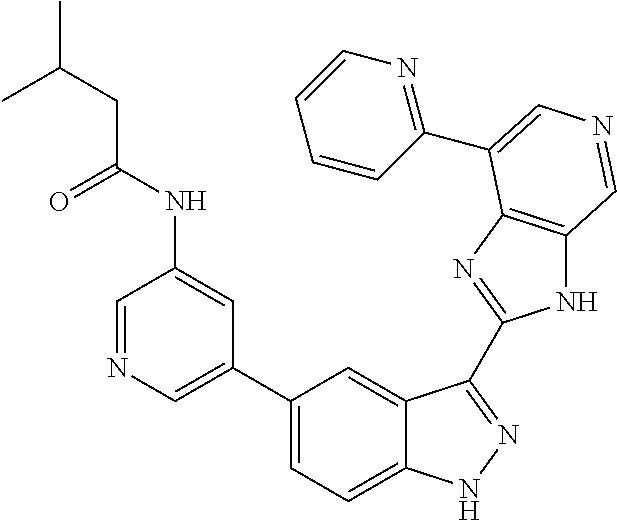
C1(C2=CN=CC(NC(CC(C)C)=O)=C2)=CC=C2C(=C1)C(C1=NC3=C(N1)C=NC=C3C1=NC=CC=C1)=NN2
